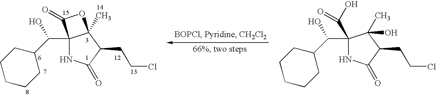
C1(C(O)=O)(C(C2CCCCC2)O)NC(=O)C(CCCl)C1(C)O.C12(C(C3CCCCC3)O)NC(=O)C(CCCl)C1(C)OC2=O
